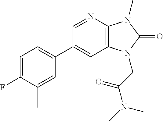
C1(C2=CC=C(F)C(C)=C2)=CC2=C(N=C1)N(C)C(=O)N2CC(N(C)C)=O
